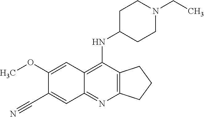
C1(OC)=CC2=C(NC3CCN(CC)CC3)C3=C(N=C2C=C1C#N)CCC3
